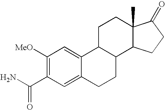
C1([MeO])=C(C(N)=O)C=C2C(=C1)C1C(CC2)C2C(C)(CC1)C(=O)CC2
